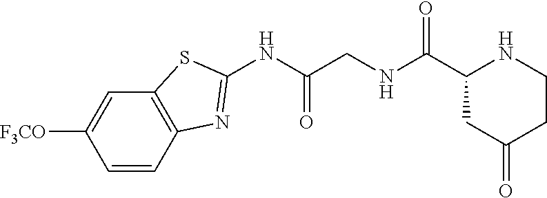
C1=CC2=C(C=C1[F3CO])SC(NC(CNC(C1CC(=O)CCN1)=O)=O)=N2
